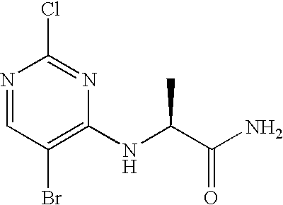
N1=CC(Br)=C(NC(C(=O)N)C)N=C1Cl
